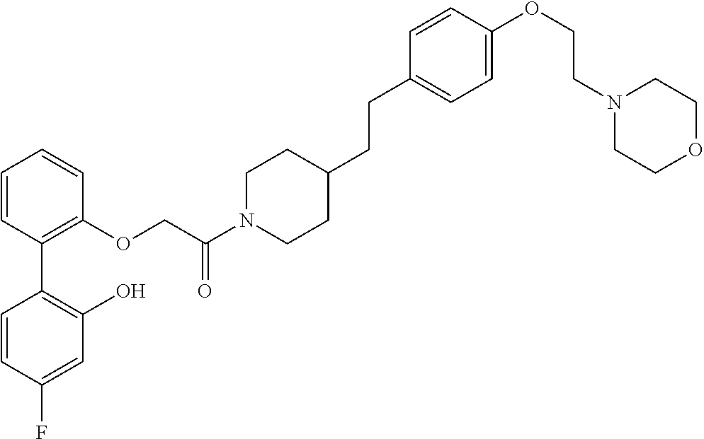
C1=CC(C2=C(O)C=C(F)C=C2)=C(OCC(N2CCC(CCC3=CC=C(OCCN4CCOCC4)C=C3)CC2)=O)C=C1
